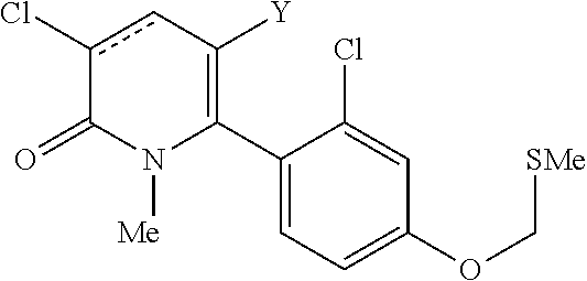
C1(C2=C([Y])cc(Cl)C(=O)N2[Me])=CC=C(OC[SMe])C=C1Cl
